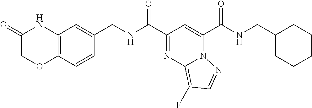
C1(=O)COC2=C(N1)C=C(CNC(C1=NC3=C(F)C=NN3C(C(NCC3CCCCC3)=O)=C1)=O)C=C2
